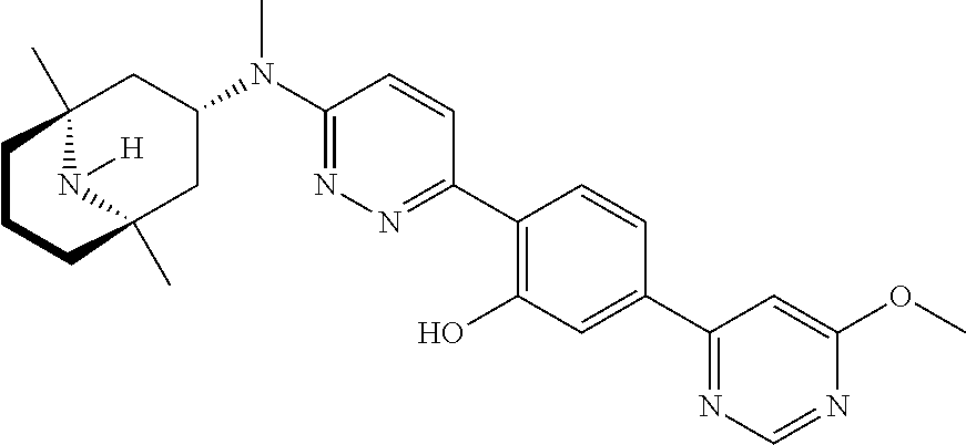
C12(C)N([H])C(C)(CC(N(C3=NN=C(C4=C(O)C=C(C5=NC=NC(OC)=C5)C=C4)C=C3)C)C1)CCC2
